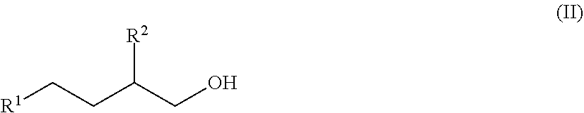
[R1]CCC(CO)[R2]
